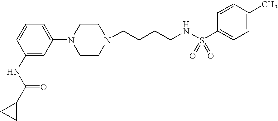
C(CCCNS(C1=CC=C(C)C=C1)(=O)=O)N1CCN(C2=CC=CC(NC(C3CC3)=O)=C2)CC1
